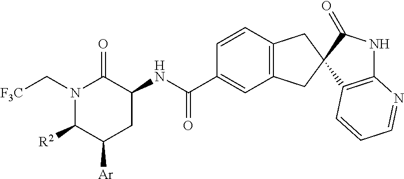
N1(C[F3C])C([R2])C([Ar])CC(NC(C2=CC3=C(C=C2)CC2(C3)C3=C(NC2=O)N=CC=C3)=O)C1=O
